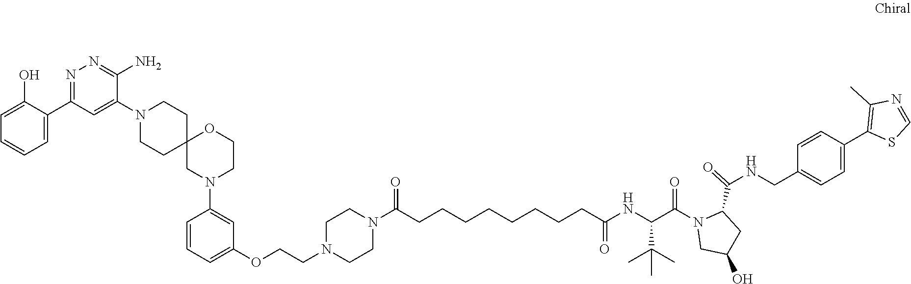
C1(O)=CC=CC=C1C1=NN=C(N)C(N2CCC3(CC2)CN(C2=CC(OCCN4CCN(C(CCCCCCCCC(NC(C(N5CC(O)CC5C(=O)NCC5=CC=C(C6=C(C)N=CS6)C=C5)=O)C(C)(C)C)=O)=O)CC4)=CC=C2)CCO3)=C1
